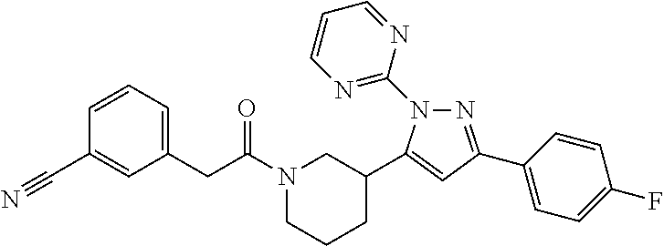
N1(C(CC2=CC=CC(C#N)=C2)=O)CCCC(C2=CC(C3=CC=C(F)C=C3)=NN2C2=NC=CC=N2)C1
